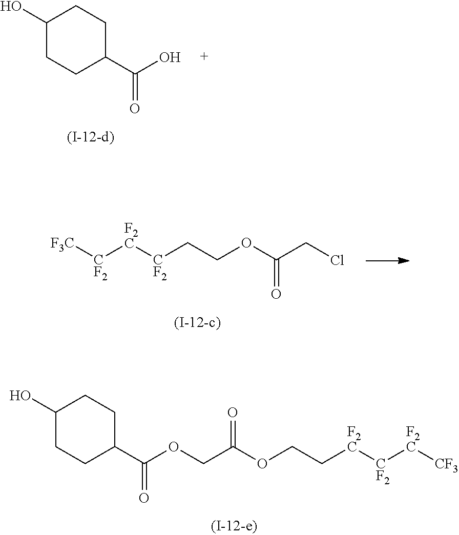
C1C(C(OCC(OCC[F2C][CF2][F2C][CF3])=O)=O)CCC(O)C1.C1C(C(O)=O)CCC(O)C1.[CF2](CCOC(CCl)=O)[F2C][CF2][F3C]
